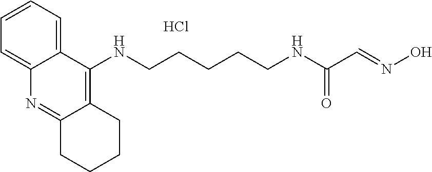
C12=CC=CC=C1N=C1C(=C2NCCCCCNC(C=NO)=O)CCCC1.Cl
